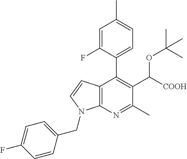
C12=C(N=C(C)C(C([COOH])OC(C)(C)C)=C1C1=CC=C(C)C=C1F)N(CC1=CC=C(F)C=C1)C=C2
